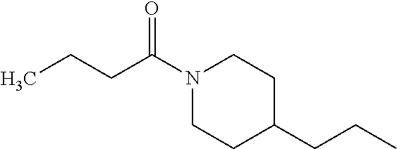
N1(C(CCC)=O)CCC(CCC)CC1
